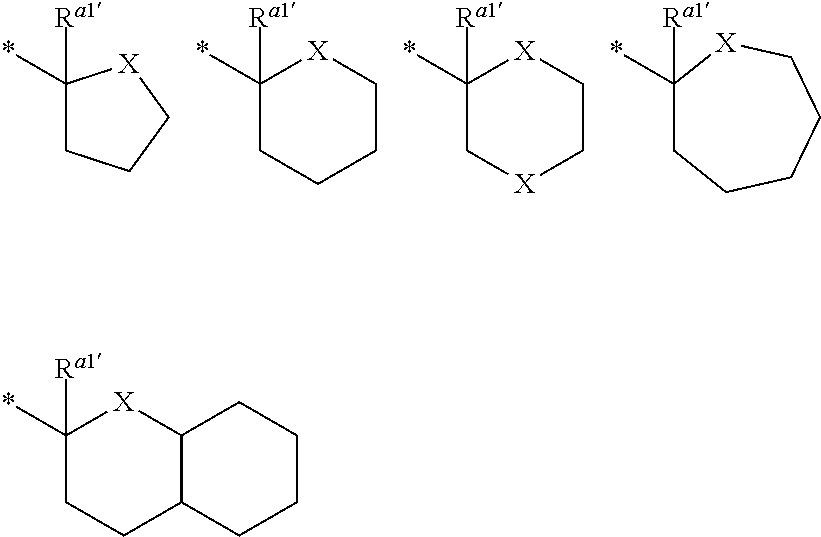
C1([Ra1])(*)CCC[X]1.C1([Ra1])(*)CCCC[X]1.C1([Ra1])(*)C[X]CC[X]1.C1([Ra1])(*)CCCCC[X]1.C1([Ra1])(*)CCC2C([X]1)CCCC2
